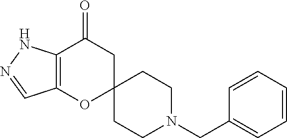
N1=CC2=C(N1)C(=O)CC1(O2)CCN(CC2=CC=CC=C2)CC1
